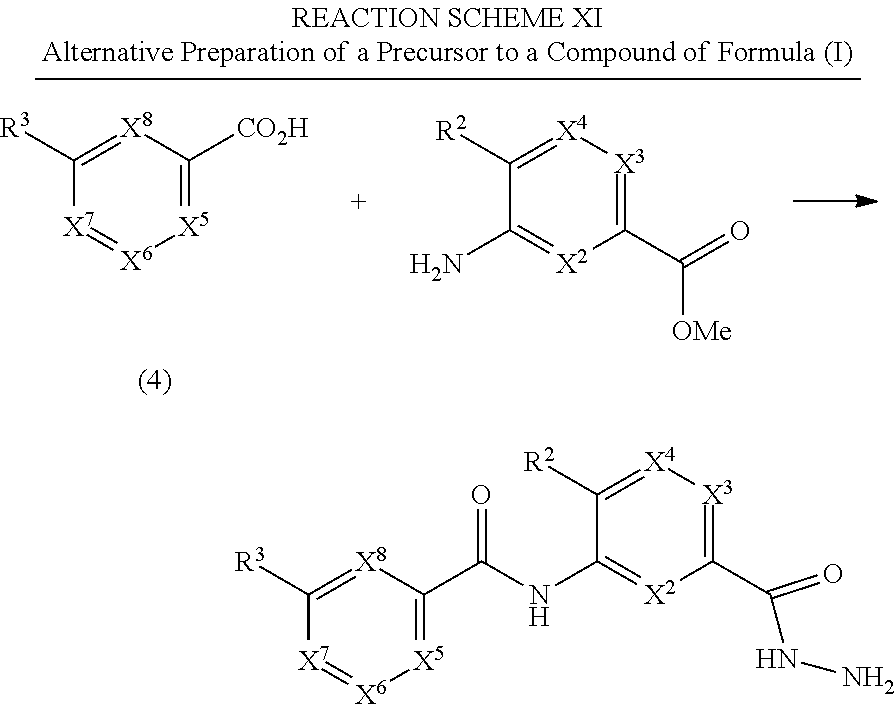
C1(C(=O)NN)=[X3][X4]=C([R2])C(NC(C2=[X5][X6]=[X7]C([R3])=[X8]2)=O)=[X2]1.C1(C([OMe])=O)=[X3][X4]=C([R2])C(N)=[X2]1.[X5]1=C([CO2H])[X8]=C([R3])[X7]=[X6]1
